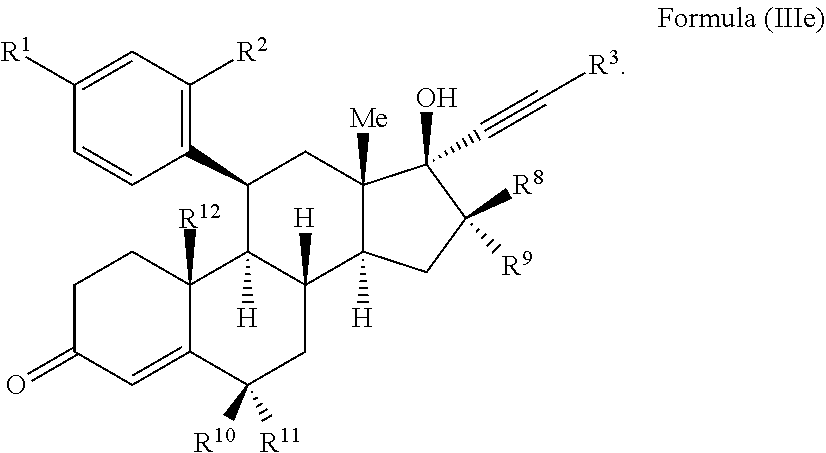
C1C(=O)C=C2C([R12])(C1)C1([H])C([H])(CC2([R11])[R10])C2([H])C([Me])(CC1C1=C([R2])C=C([R1])C=C1)C(C#C[R3])(O)C([R9])([R8])C2
